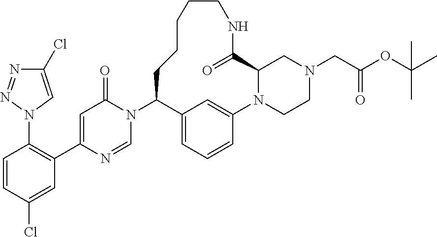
N1(C2C3=CC=CC(=C3)N3CCN(CC(=O)OC(C)(C)C)CC3C(=O)NCCCCC2)C(=O)C=C(C2=C(N3C=C(Cl)N=N3)C=CC(Cl)=C2)N=C1
